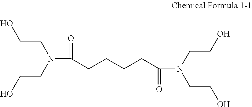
OCCN(C(=O)CCCCC(=O)N(CCO)CCO)CCO
